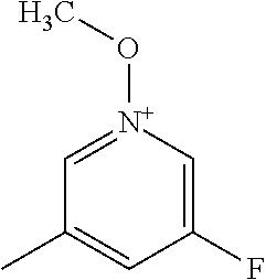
C1=[N+](OC)C=C(F)C=C1C
